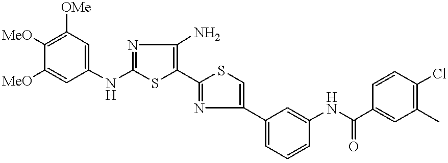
[MeO]C1=C([OMe])C=C(NC2=NC(N)=C(C3=NC(C4=CC=CC(NC(C5=CC(C)=C(Cl)C=C5)=O)=C4)=CS3)S2)C=C1[MeO]
